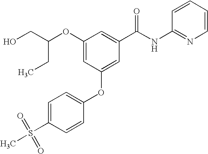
OCC(OC1=CC(OC2=CC=C(S(=O)(=O)C)C=C2)=CC(C(NC2=NC=CC=C2)=O)=C1)CC
